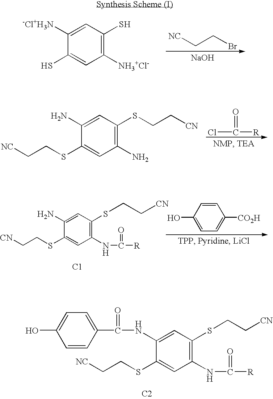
C1=C([-Cl+H3N])C(S)=CC([NH3+Cl-])=C1S.[NC]CCBr.[NaOH].C1=C(N)C(SCC[NC])=CC(N)=C1SCC[CN].O=C(Cl)[R].C1=C(N)C(SCC[CN])=CC(NC(=O)[R])=C1SCC[CN].[C1].C1(O)=CC=C([CO2H])C=C1.[C2].C1=C(NC(=O)C2=CC=C(O)C=C2)C(SCC[NC])=CC(NC(=O)[R])=C1SCC[CN]
